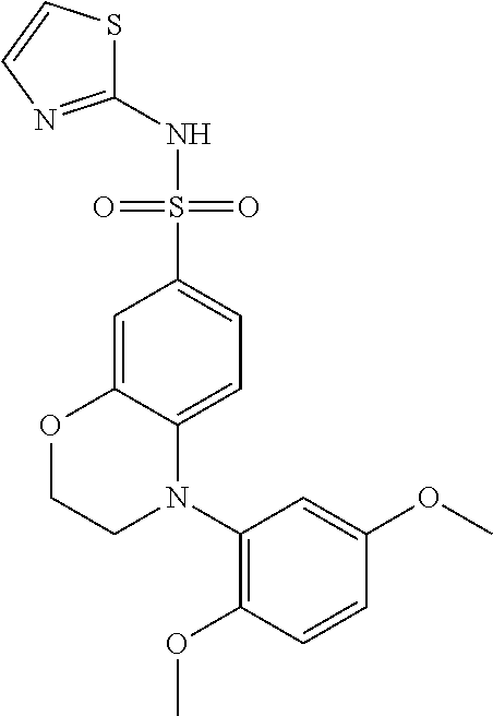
C1=C2C(=CC=C1S(=O)(=O)NC1=NC=CS1)N(C1=C(OC)C=CC(OC)=C1)CCO2
